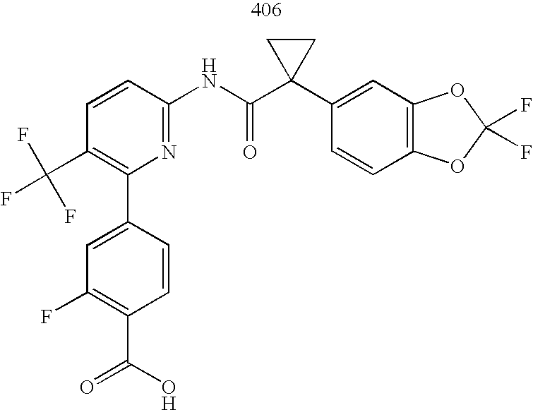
C1=C(C2=C(C(F)(F)F)C=CC(NC(C3(C4=CC5=C(C=C4)OC(F)(F)O5)CC3)=O)=N2)C=CC(C(O)=O)=C1F
